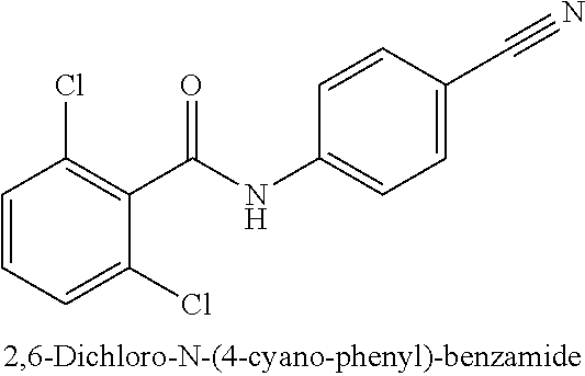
C1=CC=C(Cl)C(C(NC2=CC=C(C#N)C=C2)=O)=C1Cl
